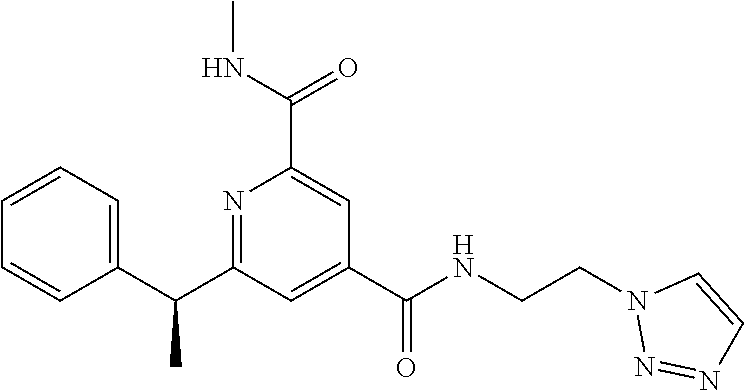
C1=CC=C(C(C2=NC(C(NC)=O)=CC(C(NCCN3N=NC=C3)=O)=C2)C)C=C1
